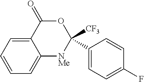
C1=CC=C2C(=C1)[NMe]C([CF3])(C1=CC=C(F)C=C1)OC2=O
